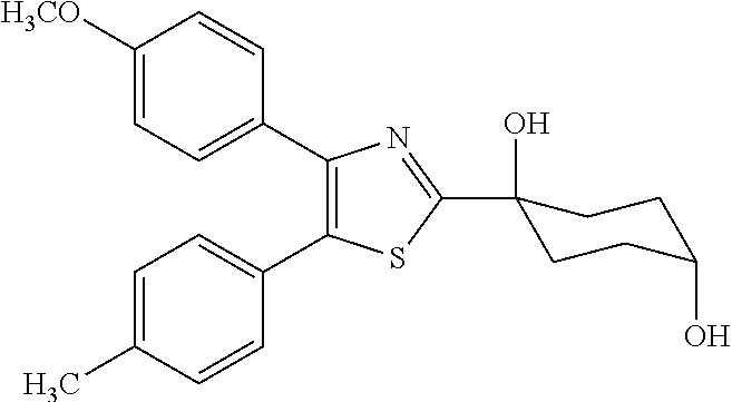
C1=C(C)C=CC(C2=C(C3=CC=C([H3CO])C=C3)N=C(C3(O)CCC(O)CC3)S2)=C1
